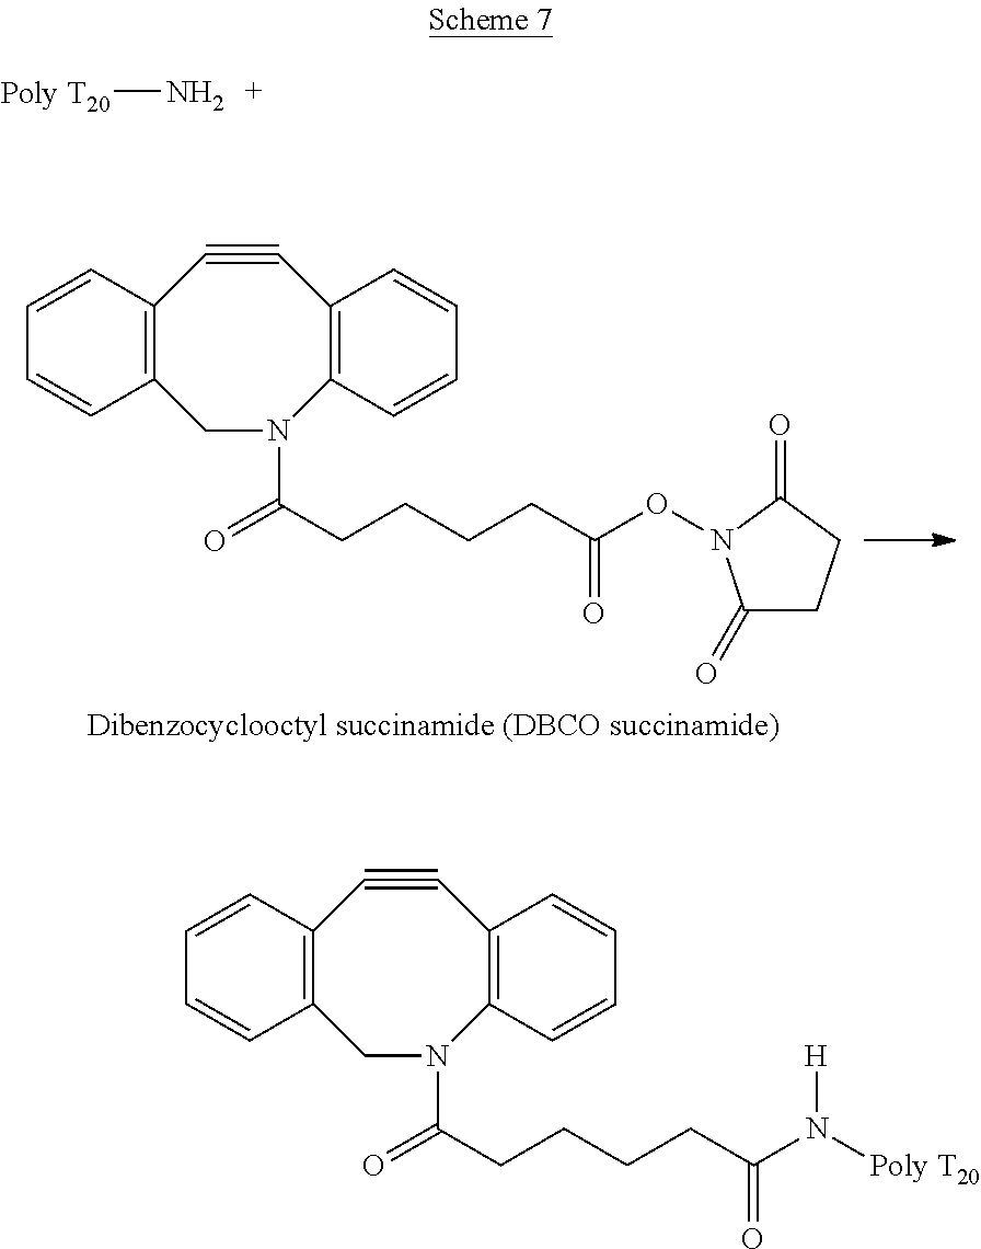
C12=C(C=CC=C1)C#CC1=C(N(C(CCCCC(ON3C(=O)CCC3=O)=O)=O)C2)C=CC=C1.[Poly T20]N.C12=C(C=CC=C1)C#CC1=C(N(C(CCCCC(N([Poly T20])[H])=O)=O)C2)C=CC=C1
